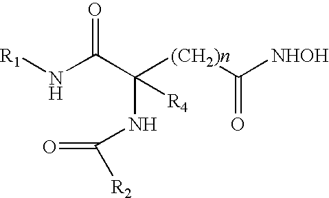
N(C(C(NC(=O)[R2])([(CH2)n]C([NHOH])=O)[R4])=O)[R1]
